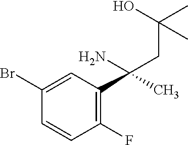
C1(F)=C(C(C)(N)CC(O)(C)C)C=C(Br)C=C1
